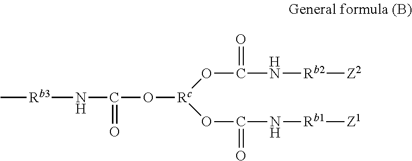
C[Rb3]NC(=O)O[Rc](OC(=O)N[Rb2][Z2])OC(=O)N[Rb1][Z1]
